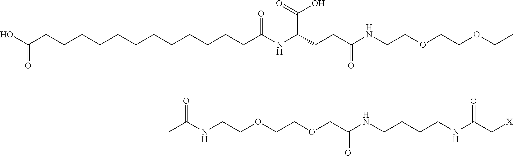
OC(CCCCCCCCCCCCC(NC(CCC(NCCOCCOCC)=O)C(=O)O)=O)=O.C(COCCOCC(NCCCCNC(C[X])=O)=O)NC(C)=O
